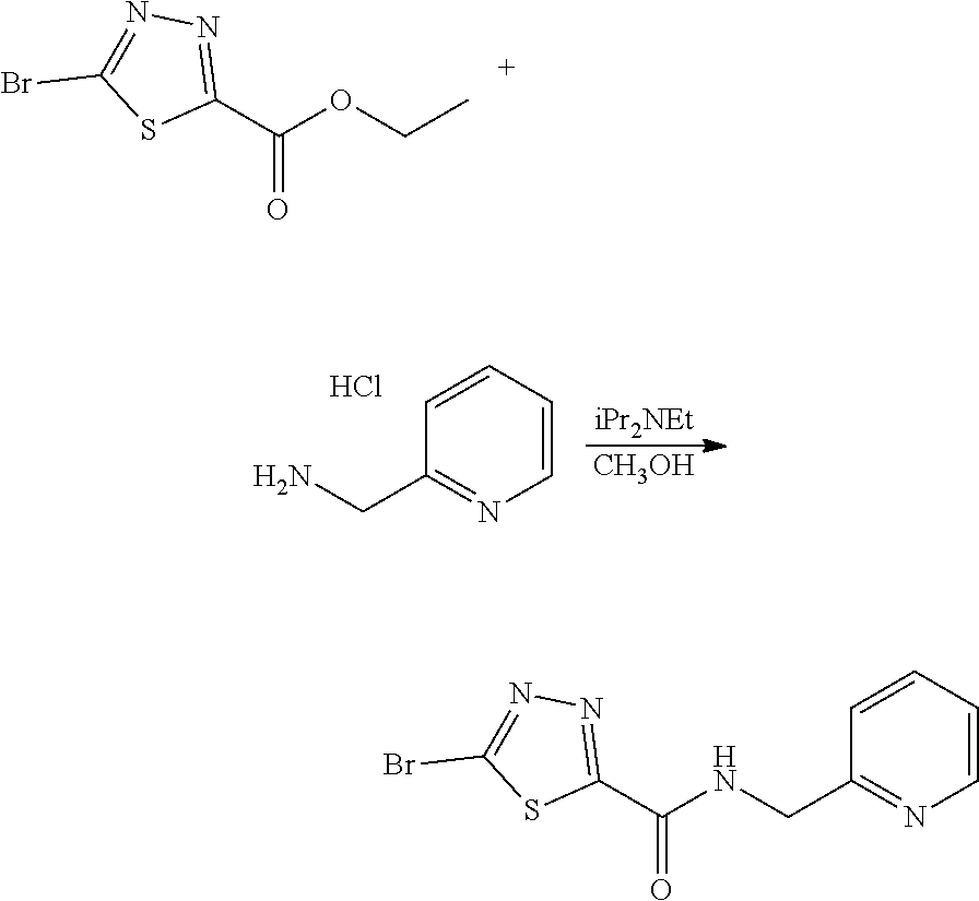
O=C(C1=NN=C(Br)S1)OCC.Cl.C1=CC=CC(CN)=N1.[iPr2NEt].[CH3OH].O=C(C1=NN=C(Br)S1)NCC1=NC=CC=C1
